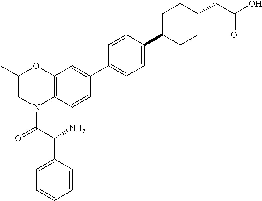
C1=CC(C(C(=O)N2C3=C(OC(C)C2)C=C(C2=CC=C(C4CCC(CC(O)=O)CC4)C=C2)C=C3)N)=CC=C1
